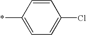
C1=C(*)C=CC(Cl)=C1
